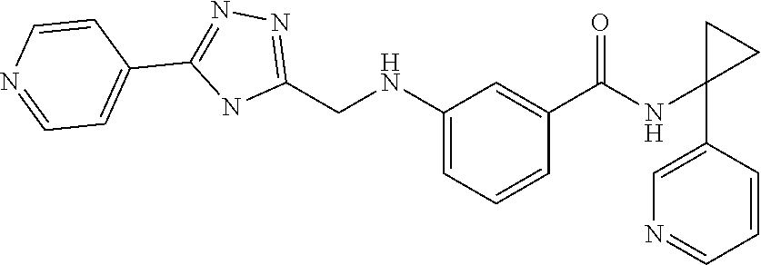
C1(CNC2=CC=CC(C(=O)NC3(C4=CN=CC=C4)CC3)=C2)=NN=C(C2=CC=NC=C2)N1
